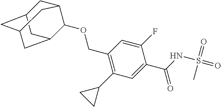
C(C1=C(C2CC2)C=C(C(=O)NS(=O)(=O)C)C(F)=C1)OC1C2CC3CC(CC1C3)C2
